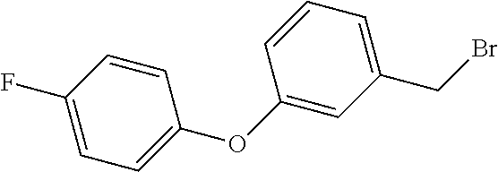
C1(F)=CC=C(OC2=CC(CBr)=CC=C2)C=C1
